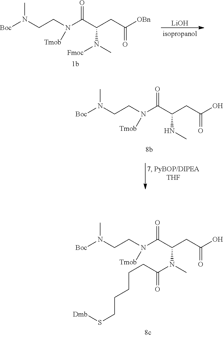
[Boc]N(CCN(C(C(CC([OBn])=O)N(C)[Fmoc])=O)[Tmob])C.[LiOH].[Boc]N(CCN(C(C(CC(O)=O)N(C)C(CCCCCS[Dmb])=O)=O)[Tmob])C.[Boc]N(CCN(C(C(CC(O)=O)NC)=O)[Tmob])C
